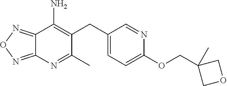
C1(CC2=C(N)C3=NON=C3N=C2C)=CC=C(OCC2(C)COC2)N=C1
